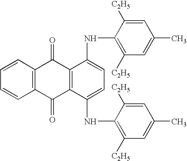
C1=CC=CC2=C1C(=O)C1=C(C2=O)C(NC2=C([C2H5])C=C(C)C=C2[C2H5])=CC=C1NC1=C([C2H5])C=C(C)C=C1[C2H5]
